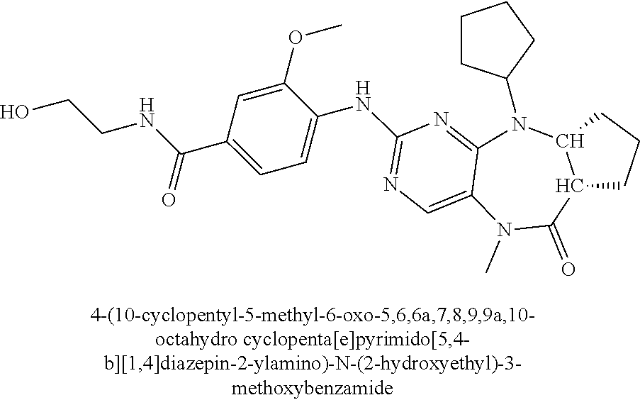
C1CC(N2C3=NC(NC4=CC=C(C(NCCO)=O)C=C4OC)=NC=C3N(C)C(=O)C3C2CCC3)CC1
